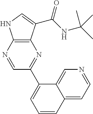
C12=C(N=CC(C3=CC=CC4=CC=NC=C34)=N1)NC=C2C(NC(C)(C)C)=O
